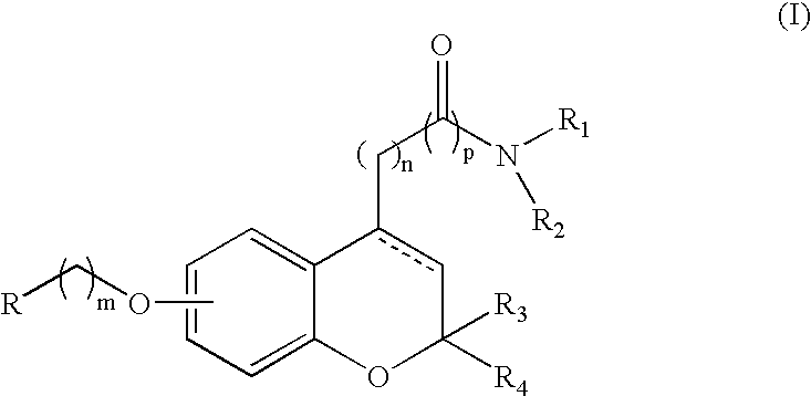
C1=C2C(=CC=C1)c(CC(=O)N([R1])[R2])cC([R4])([R3])O2.COC[R]
